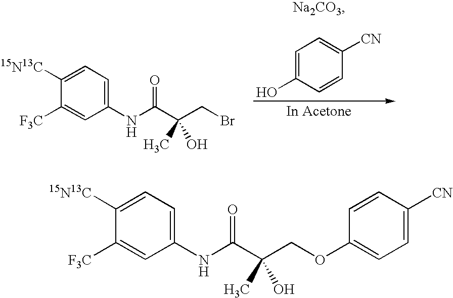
C1([15N13C])=CC=C(NC(C(CBr)(C)O)=O)C=C1[F3C].C1=C(O)C=CC([CN])=C1.C1([15N13C])=CC=C(NC(C(COC2=CC=C([CN])C=C2)(C)O)=O)C=C1[F3C]
